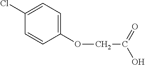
C1(Cl)=CC=C(OCC(=O)O)C=C1
